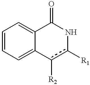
C1=CC=C2C(=C1)C(=O)Nc([R1])c2[R2]
